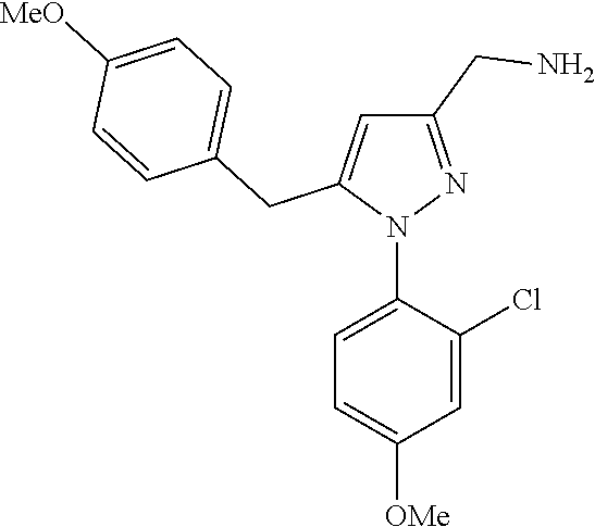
N1(C2=CC=C([OMe])C=C2Cl)N=C(CN)C=C1CC1=CC=C([MeO])C=C1
